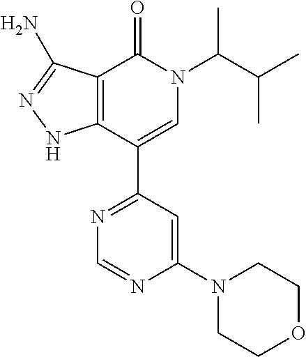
C12=C(C(C3=NC=NC(N4CCOCC4)=C3)=CN(C(C(C)C)C)C1=O)NN=C2N
